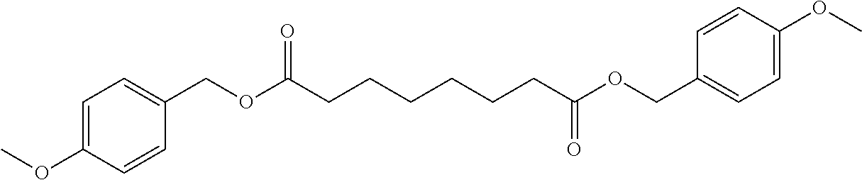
COC1=CC=C(COC(=O)CCCCCCC(=O)OCC2=CC=C(OC)C=C2)C=C1
